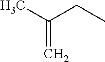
CC(CC)=C
